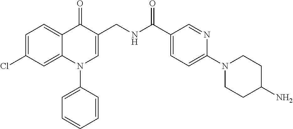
C1=C(Cl)C=C2C(=C1)C(=O)C(CNC(C1=CC=C(N3CCC(N)CC3)N=C1)=O)=CN2C1=CC=CC=C1
